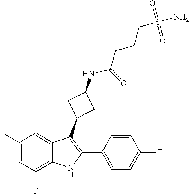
NS(=O)(CCCC(NC1CC(C2=C(C3=CC=C(F)C=C3)NC3=C(F)C=C(F)C=C32)C1)=O)=O
